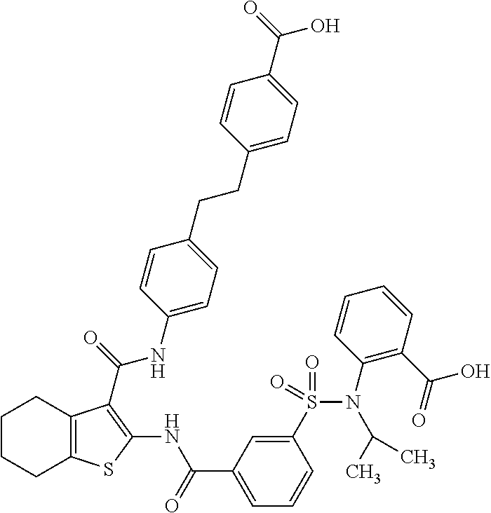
C1(S(N(C2=C(C(=O)O)C=CC=C2)C(C)C)(=O)=O)=CC(C(=O)NC2=C(C(=O)NC3=CC=C(CCC4=CC=C(C(=O)O)C=C4)C=C3)C3=C(S2)CCCC3)=CC=C1
